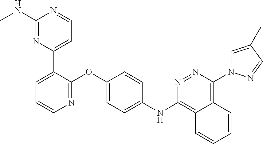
C1(NC)=NC(C2=CC=CN=C2OC2=CC=C(NC3=C4C(=C(N5C=C(C)C=N5)N=N3)C=CC=C4)C=C2)=CC=N1
